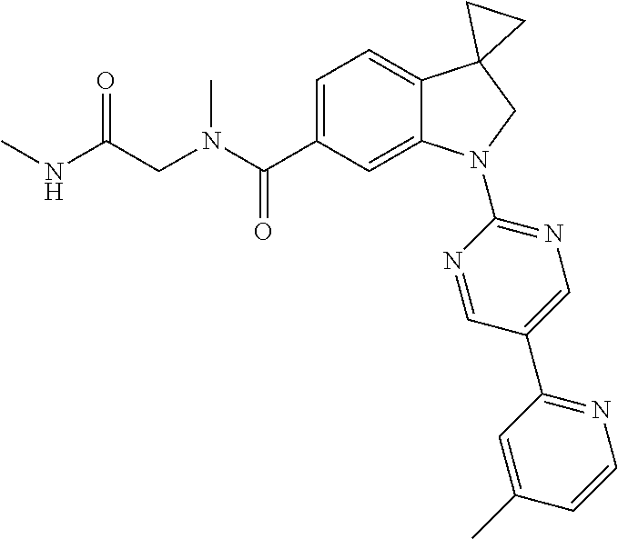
N(C(C1=CC=C2C(=C1)N(C1=NC=C(C3=NC=CC(C)=C3)C=N1)CC21CC1)=O)(C)CC(NC)=O
